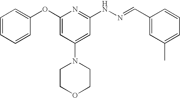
C1(OC2=CC(N3CCOCC3)=CC(NN=CC3=CC(C)=CC=C3)=N2)=CC=CC=C1
